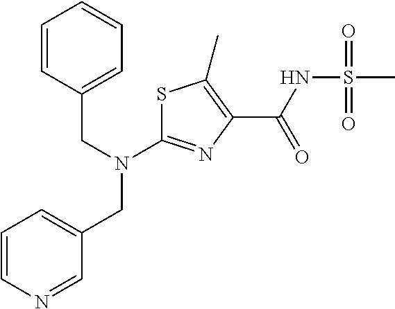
C(C1=CC=CC=C1)N(C1=NC(C(NS(C)(=O)=O)=O)=C(C)S1)CC1=CC=CN=C1
